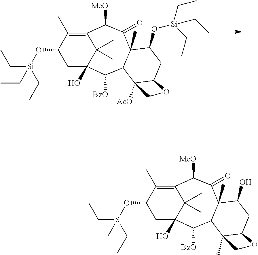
C1C2(O)C(C)(C)C(=C(C)C1O[Si](CC)(CC)CC)C([MeO])C(=O)C1(C)C(C2[BzO])C2([AcO])C(CC1O[Si](CC)(CC)CC)OC2.C1C2(O)C(C)(C)C(=C(C)C1O[Si](CC)(CC)CC)C([MeO])C(=O)C1(C)C(C2[BzO])C2(C)C(CC1O)OC2
